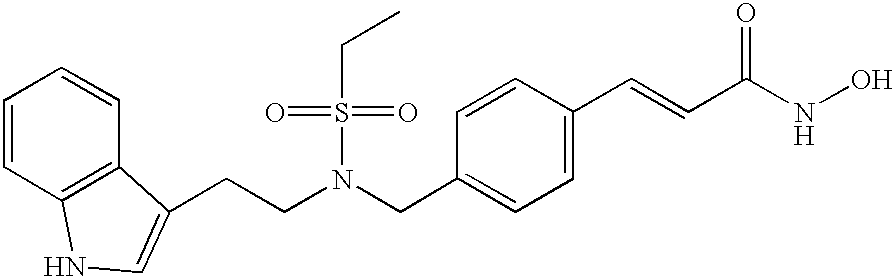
C1=CC2=C(C=C1)NC=C2CCN(CC1=CC=C(C=CC(NO)=O)C=C1)S(CC)(=O)=O
